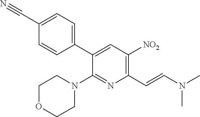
C1(C2=CC=C(C#N)C=C2)=CC([NO2])=C(C=CN(C)C)N=C1N1CCOCC1
